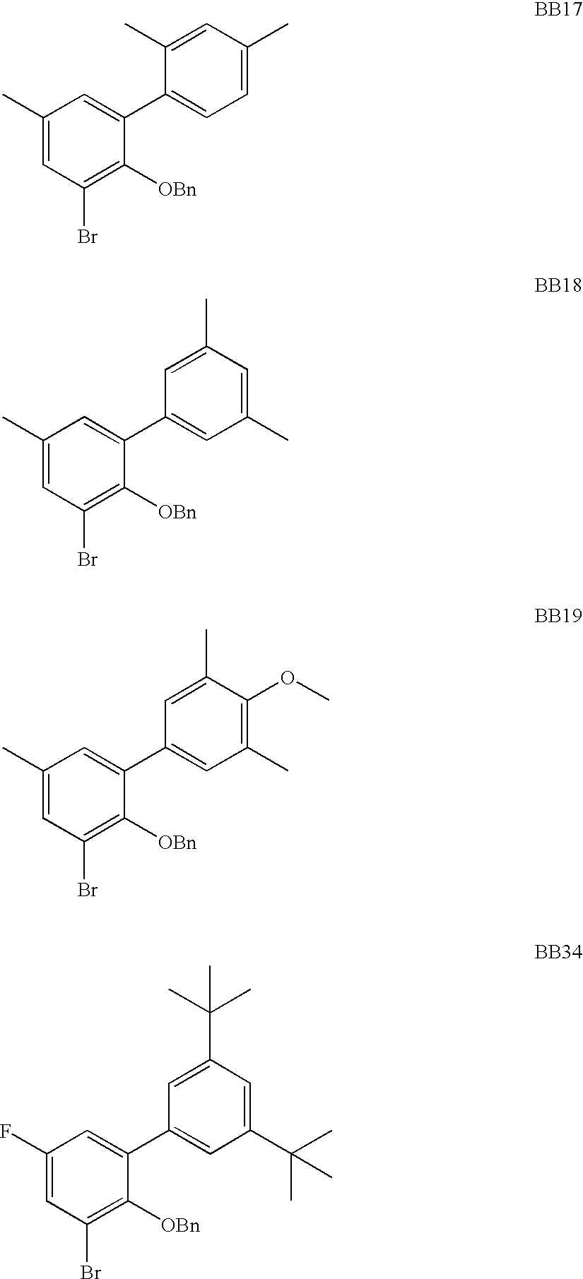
C1(C)=CC(Br)=C([OBn])C(C2=CC=C(C)C=C2C)=C1.C1(C)=CC(Br)=C([OBn])C(C2=CC(C)=CC(C)=C2)=C1.C1(C)=CC(Br)=C([OBn])C(C2=CC(C)=C(OC)C(C)=C2)=C1.C1(F)=CC(Br)=C([OBn])C(C2=CC(C(C)(C)C)=CC(C(C)(C)C)=C2)=C1
